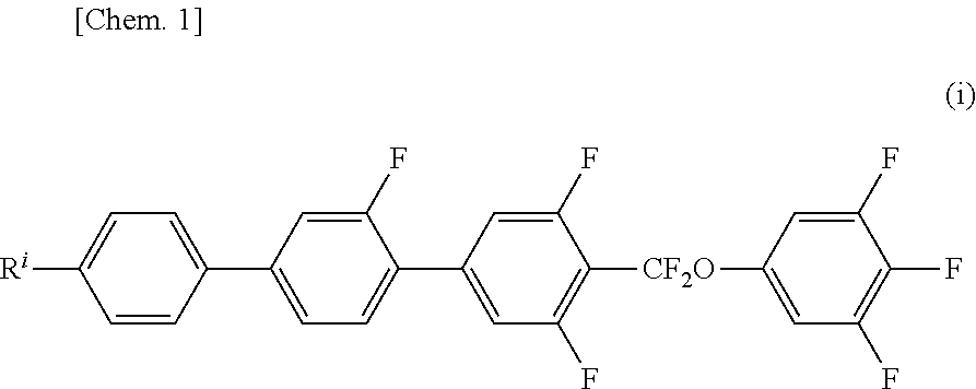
C1=C([Ri])C=CC(C2=CC=C(C3=CC(F)=C([CF2O]C4=CC(F)=C(F)C(F)=C4)C(F)=C3)C(F)=C2)=C1
